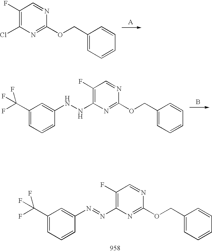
ClC1=C(F)C=NC(OCC2=CC=CC=C2)=N1.C1(C(F)(F)F)=CC=CC(NNC2=C(F)C=NC(OCC3=CC=CC=C3)=N2)=C1.B.C1(C(F)(F)F)=CC=CC(N=NC2=C(F)C=NC(OCC3=CC=CC=C3)=N2)=C1
